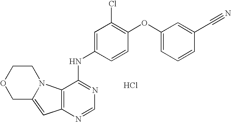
Cl.C12=C(N=CN=C1NC1=CC(Cl)=C(OC3=CC=CC(C#N)=C3)C=C1)C=C1COCCN21
